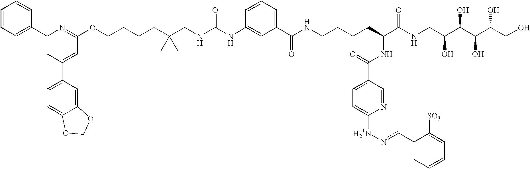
C1=CC=C(C2=CC(C3=CC=C4C(=C3)OCO4)=CC(OCCCCC(CNC(NC3=CC(C(NCCCCC(C(NCC(C(C(C(CO)O)O)O)O)=O)NC(C4=CC=C([H2+N]N=CC5=CC=CC=C5[SO3-])N=C4)=O)=O)=CC=C3)=O)(C)C)=N2)C=C1
